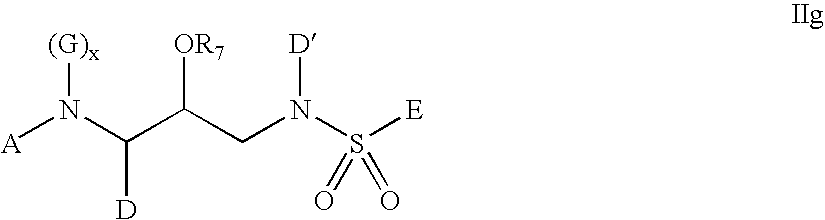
[A]N(C(C(CN(S([E])(=O)=O)[D])[OR7])[D])[(G)x]
